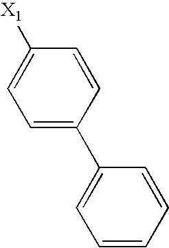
[X1]C1=CC=C(C2=CC=CC=C2)C=C1
